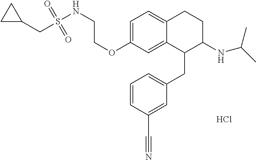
C1=C(OCCNS(=O)(=O)CC2CC2)C=C2C(=C1)CCC(NC(C)C)C2CC1=CC=CC(C#N)=C1.Cl
